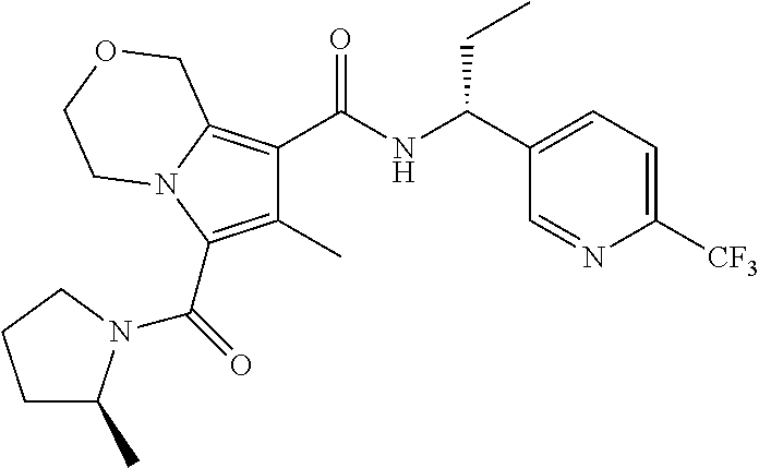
C1(C)=C(C(=O)N2C(C)CCC2)N2C(=C1C(NC(C1=CC=C([CF3])N=C1)CC)=O)COCC2
